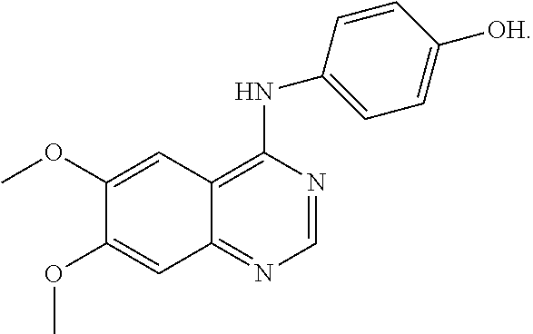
C1=NC(NC2=CC=C([OH])C=C2)=C2C(=N1)C=C(OC)C(OC)=C2
